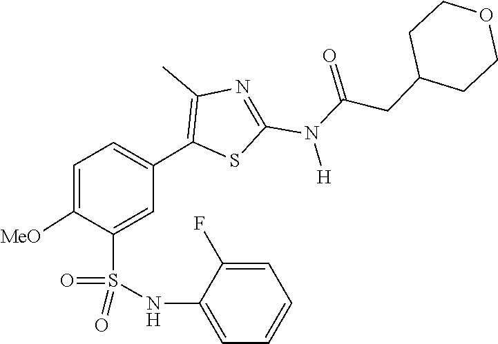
O=C(N(C1=NC(C)=C(C2=CC=C([MeO])C(S(=O)(NC3=CC=CC=C3F)=O)=C2)S1)[H])CC1CCOCC1
